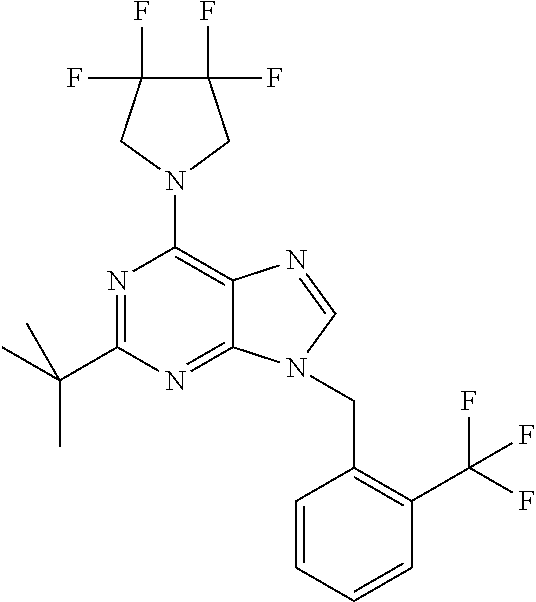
N1=C(C(C)(C)C)N=C2C(=C1N1CC(F)(F)C(F)(F)C1)N=CN2CC1=C(C(F)(F)F)C=CC=C1
